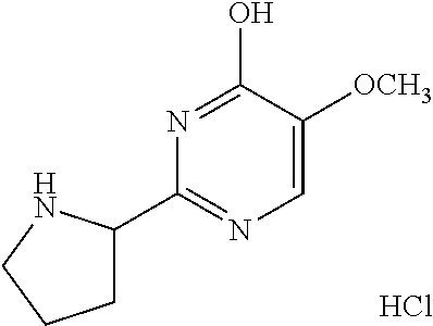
C1=C([OCH3])C(O)=NC(C2CCCN2)=N1.Cl
